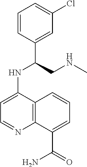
C1=CC(C(CNC)NC2=CC=NC3=C2C=CC=C3C(=O)N)=CC(Cl)=C1
